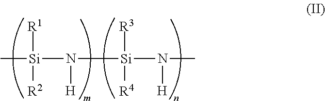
C[Si](N([Si](N([H])C)([R4])[R3])[H])([R1])[R2]
